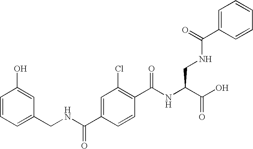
C1(O)=CC(CNC(C2=CC(Cl)=C(C(NC(C(O)=O)CNC(C3=CC=CC=C3)=O)=O)C=C2)=O)=CC=C1
